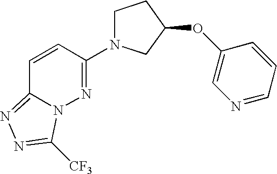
C1(N2CCC(OC3=CN=CC=C3)C2)=NN2C(=NN=C2[CF3])C=C1
